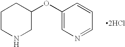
[2HCl].C1CNCC(OC2=CN=CC=C2)C1
